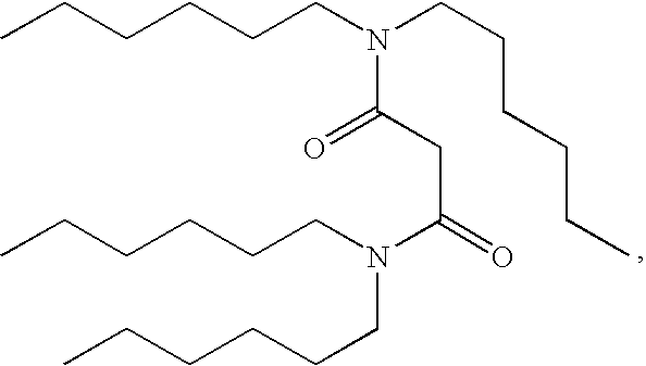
CCCCCCN(CCCCCC)C(CC(=O)N(CCCCCC)CCCCCC)=O
